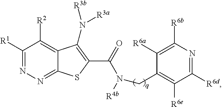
C1([R1])=NN=C2C(=C1[R2])C(N([R3b])[R3a])=C(C(=O)N([R4b])CC1=C([R6e])C([R6d])=NC([R6b])=C1[R6a])S2
